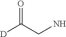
O=C(CN)[D]
